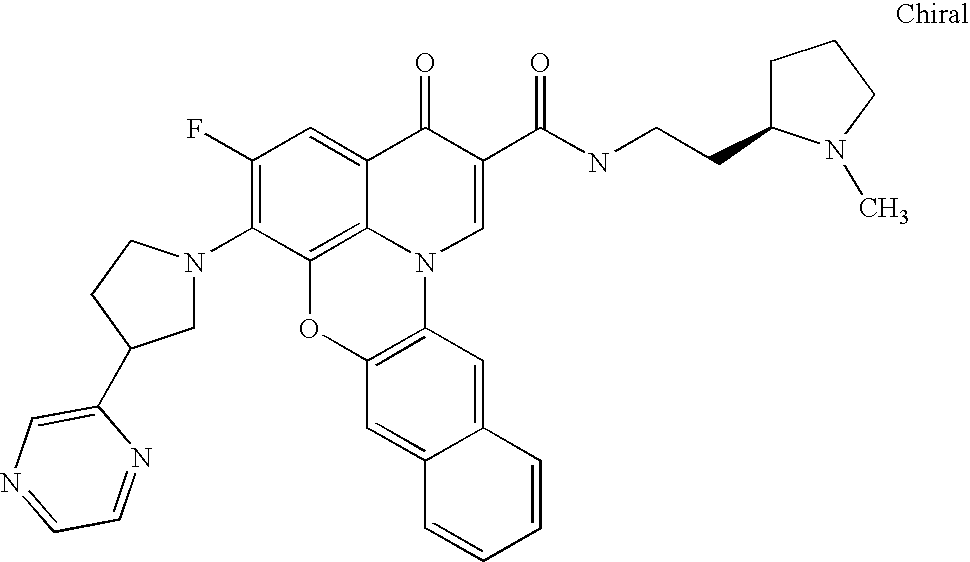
C1(F)=C(N2CC(C3=CN=CC=N3)CC2)C2=C3C(=C1)C(=O)C(C(NCCC1CCCN1C)=O)=CN3C1=C(O2)C=C2C(=C1)C=CC=C2
